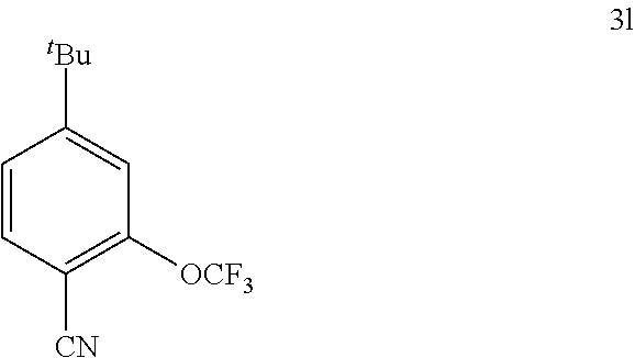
C1([CN])=C([OCF3])C=C([tBu])C=C1
